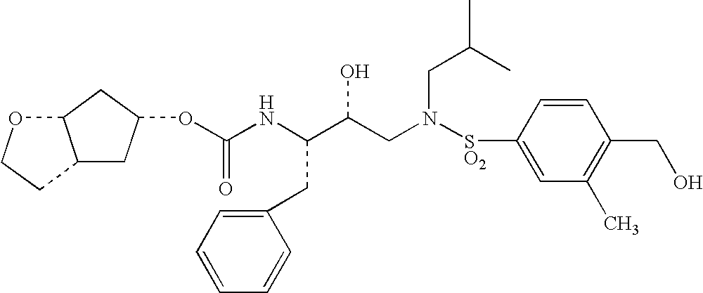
O(C(NC(C(CN([SO2]C1=CC(C)=C(CO)C=C1)CC(C)C)O)CC1=CC=CC=C1)=O)C1CC2C(C1)OCC2
